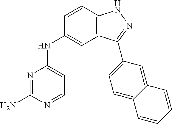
N1=C(N)N=CC=C1NC1=CC2=C(C=C1)NN=C2C1=CC=C2C(=C1)C=CC=C2
